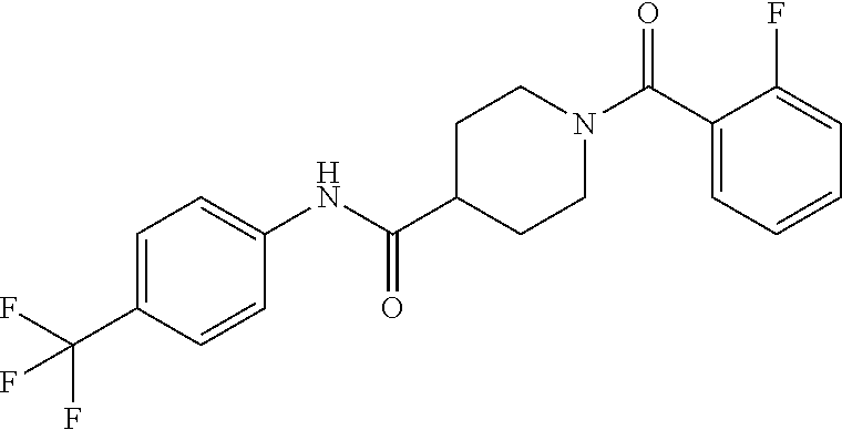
C1(C(N2CCC(C(NC3=CC=C(C(F)(F)F)C=C3)=O)CC2)=O)=CC=CC=C1F
